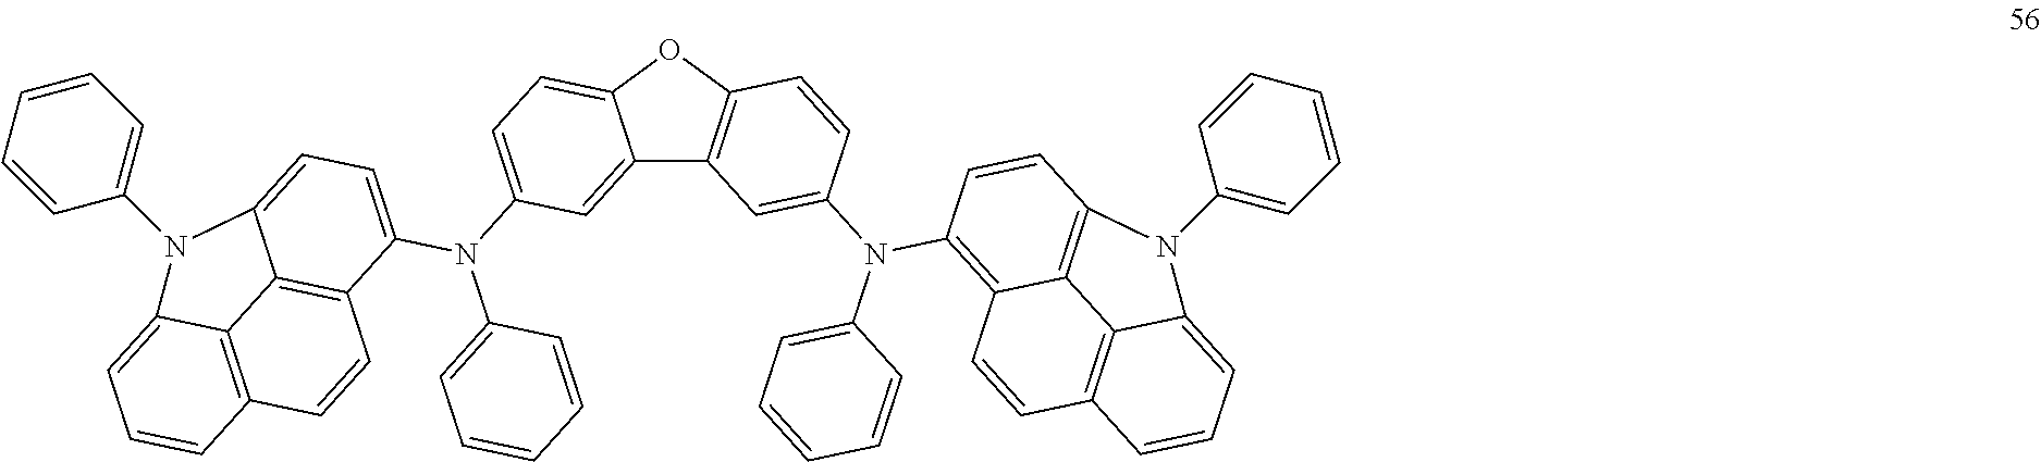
C12=CC(N(C3=CC=CC=C3)C3=CC=C4C5=C3C=CC3=C5C(=CC=C3)N4C3=CC=CC=C3)=CC=C1OC1=C2C=C(N(C2=CC=CC=C2)C2=C3C4=C(C=C2)N(C2=CC=CC=C2)C2=CC=CC(=C42)C=C3)C=C1
